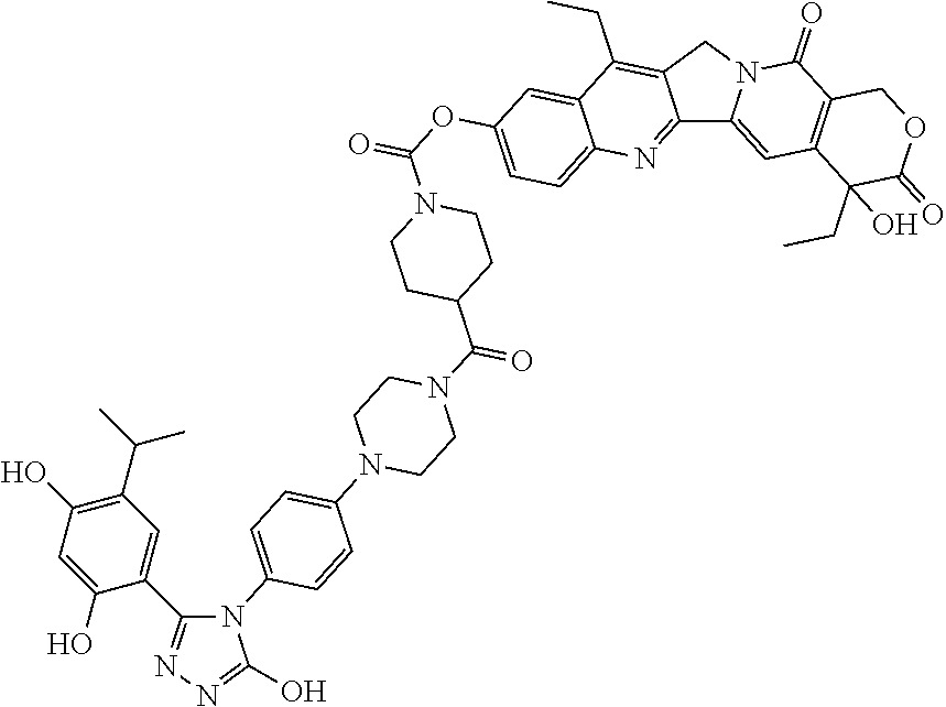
C12=NC3=CC=C(OC(=O)N4CCC(C(N5CCN(C6=CC=C(N7C(C8=CC(C(C)C)=C(O)C=C8O)=NN=C7O)C=C6)CC5)=O)CC4)C=C3C(CC)=C1CN1C2=CC2=C(C1=O)COC(=O)C2(CC)O
